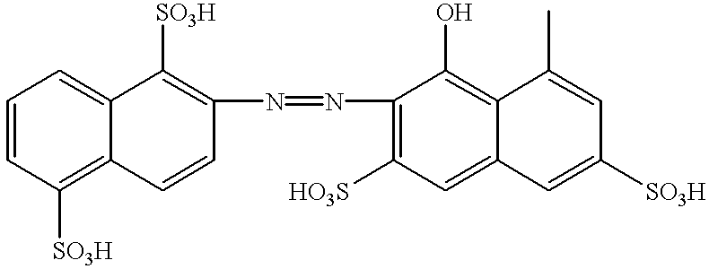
N(=NC1=C([HO3S])C=C2C(=C1O)C(C)=CC([SO3H])=C2)C1=C([SO3H])C2=CC=CC([SO3H])=C2C=C1
